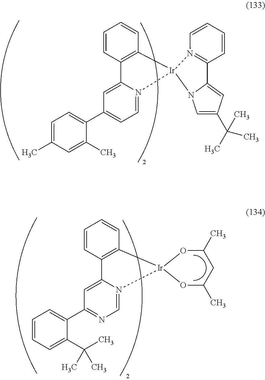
C1=CC2=C(C=C1)[Ir]1(N3=CC=C(C4=CC=C(C)C=C4C)C=C23)N2=C(C=CC=C2)C2=CC(C(C)(C)C)=CN12.C1=CC2=C(C=C1)[Ir]1(N3=CN=C(C4=CC=CC=C4C(C)(C)C)C=C23)OC(C)CC(C)O1
